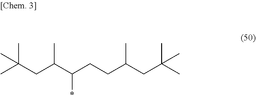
CC(CC(C(CCC(CC(C)(C)C)C)*)C)(C)C
